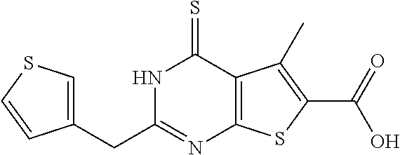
C1(CC2=NC3=C(C(=S)N2)C(C)=C(C(=O)O)S3)=CSC=C1
